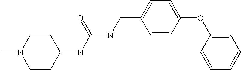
C1CN(C)CCC1NC(NCC1=CC=C(OC2=CC=CC=C2)C=C1)=O
